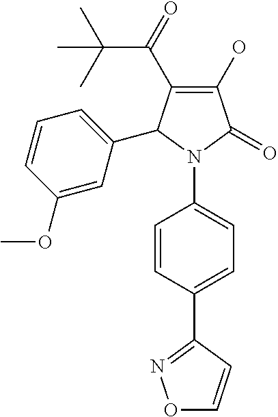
O=C(C1=C(O)C(=O)N(C2=CC=C(C3=NOC=C3)C=C2)C1C1=CC=CC(OC)=C1)C(C)(C)C
